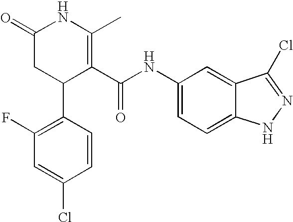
C1(F)=C(C2C(C(NC3=CC=C4C(=C3)C(Cl)=NN4)=O)=C(C)NC(=O)C2)C=CC(Cl)=C1
